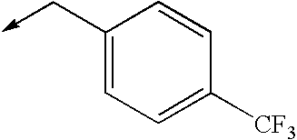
C1(C->C)=CC=C([CF3])C=C1
